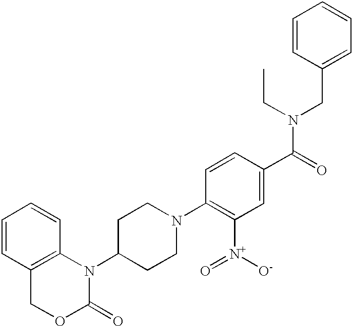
C1=CC2=C(C=C1)N(C1CCN(C3=C([N+](=O)[O-])C=C(C(=O)N(CC)CC4=CC=CC=C4)C=C3)CC1)C(=O)OC2
